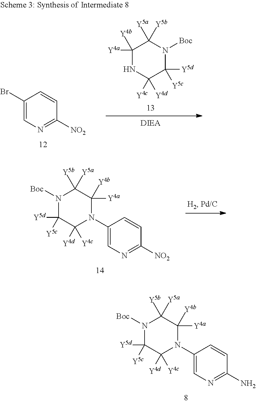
C1(N2C([Y4d])([Y4c])C([Y5d])([Y5c])N([Boc])C([Y5b])([Y5a])C2([Y4a])[Y4b])=CN=C(N)C=C1.C1(N2C([Y4d])([Y4c])C([Y5d])([Y5c])N([Boc])C([Y5b])([Y5a])C2([Y4a])[Y4b])=CN=C([NO2])C=C1.C1(Br)=CN=C([NO2])C=C1.C1([Y4a])([Y4b])NC([Y4c])([Y4d])C([Y5d])([Y5c])N([Boc])C1([Y5a])[Y5b]
